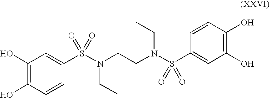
C1(O)=C(O)C=CC(S(N(CCN(S(C2=CC([OH])=C(O)C=C2)(=O)=O)CC)CC)(=O)=O)=C1
